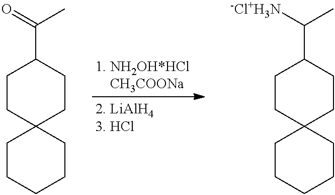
C1CC2(CCC1C(=O)C)CCCCC2.C1CC2(CCC1C([-Cl+H3N])C)CCCCC2
